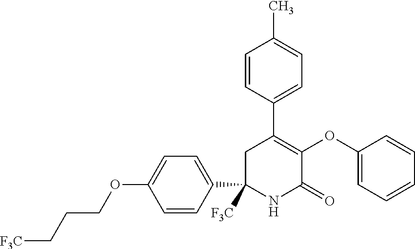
C1([F3C])(C2=CC=C(OCCC[F3C])C=C2)NC(=O)C(OC2=CC=CC=C2)=C(C2=CC=C(C)C=C2)C1
